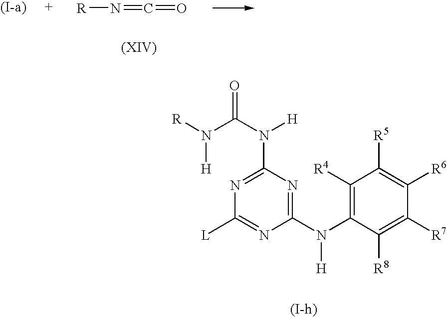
[R]N=C=O.C1(N(C(N([H])[R])=O)[H])=NC([L])=NC(N(C2=C([R4])C([R5])=C([R6])C([R7])=C2[R8])[H])=N1
